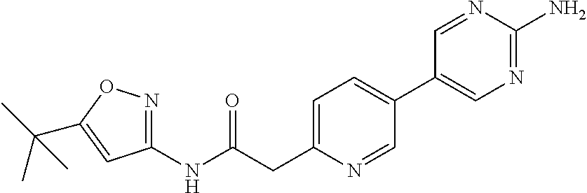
C1(NC(CC2=CC=C(C3=CN=C(N)N=C3)C=N2)=O)=NOC(C(C)(C)C)=C1
